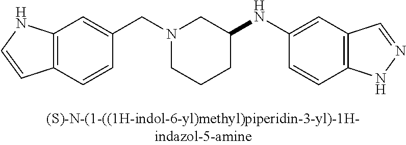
N1(CC2=CC3=C(C=C2)C=CN3)CCCC(NC2=CC3=C(C=C2)NN=C3)C1
